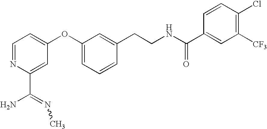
C1=NC(C(=NC)N)=CC(OC2=CC=CC(CCNC(C3=CC([CF3])=C(Cl)C=C3)=O)=C2)=C1
